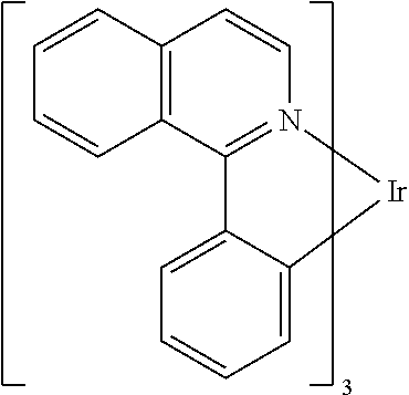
C12=CC=CC=C1C1=N([Ir]2)C=CC2=C1C=CC=C2
